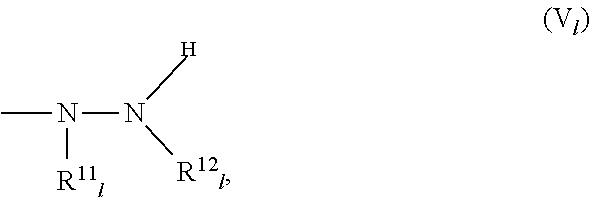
CN(N([H])[R12l])[R11l]
